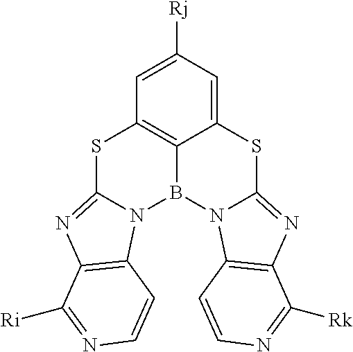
C12=CC([Rj])=CC3=C1B(N1C(=NC4=C1C=CN=C4[Rk])S2)N1C(=NC2=C1C=CN=C2[Ri])S3
